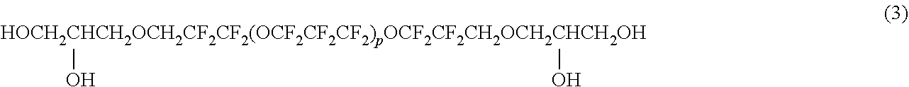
[HOCH2CHCH2OCH2CF2CF2(OCF2CF2CF2)pOCF2CF2CH2OCH2CHCH2OH](O)O
